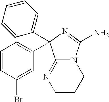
C1CCN2C(=N1)C(C1=CC=CC(Br)=C1)(C1=CC=CC=C1)N=C2N
